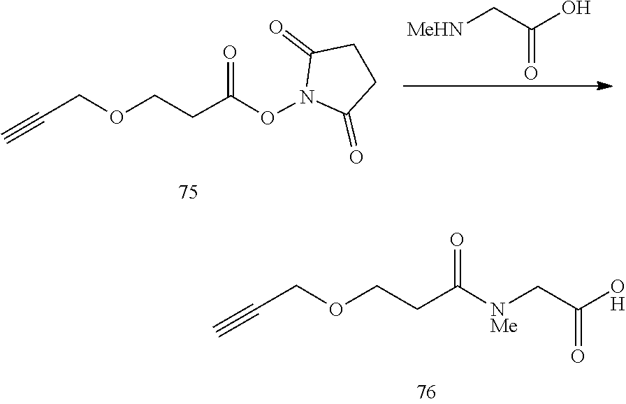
C(COCCC(=O)[NMe]CC(=O)O)#C.C1(=O)CCC(=O)N1OC(CCOCC#C)=O.O=C(C[MeHN])O
